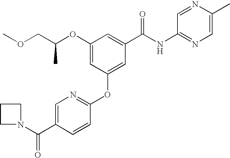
C(C(OC1=CC(OC2=NC=C(C(N3CCC3)=O)C=C2)=CC(C(NC2=NC=C(C)N=C2)=O)=C1)C)OC
